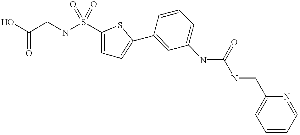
C1=CC(C2=CC=C(S(NCC(O)=O)(=O)=O)S2)=CC(NC(NCC2=CC=CC=N2)=O)=C1
